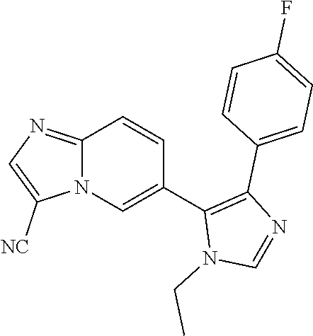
C12=NC=C([NC])N1C=C(C1=C(C3=CC=C(F)C=C3)N=CN1CC)C=C2
